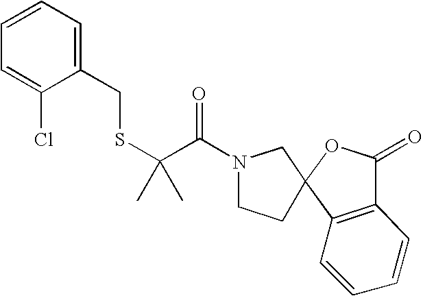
C1=CC=C(CSC(C(=O)N2CCC3(C2)OC(=O)C2=C3C=CC=C2)(C)C)C(Cl)=C1
